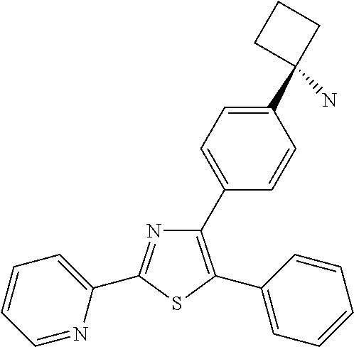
N1=C(C2=CC=CC=N2)SC(C2=CC=CC=C2)=C1C1=CC=C(C2(N)CCC2)C=C1
